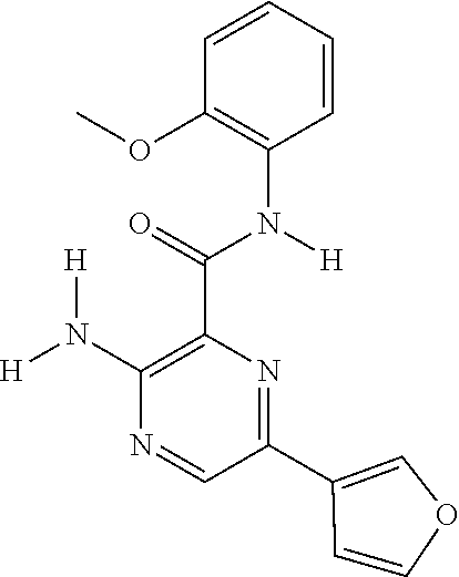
C1=CC=CC(OC)=C1N(C(C1=C(N([H])[H])N=CC(C2=COC=C2)=N1)=O)[H]
